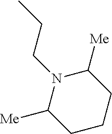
C1CCC([Me])N(CCC)C1[Me]
